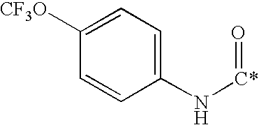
C1([CF3O])=CC=C(N[C*]=O)C=C1
